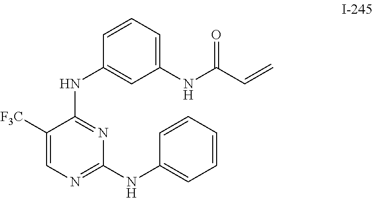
C1([F3C])=CN=C(NC2=CC=CC=C2)N=C1NC1=CC(NC(C=C)=O)=CC=C1
